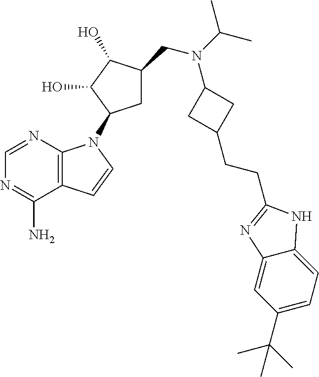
C12=C(N=CN=C1N)N(C1CC(CN(C(C)C)C3CC(CCC4=NC5=CC(C(C)(C)C)=CC=C5N4)C3)C(O)C1O)C=C2
